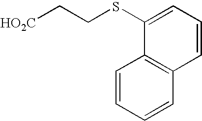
C1(SCC[HO2C])=CC=CC2=C1C=CC=C2
